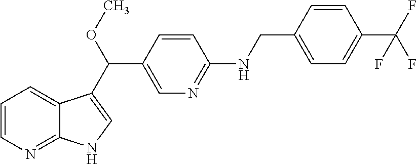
C1=CN=C2C(=C1)C(C(OC)C1=CN=C(NCC3=CC=C(C(F)(F)F)C=C3)C=C1)=CN2
